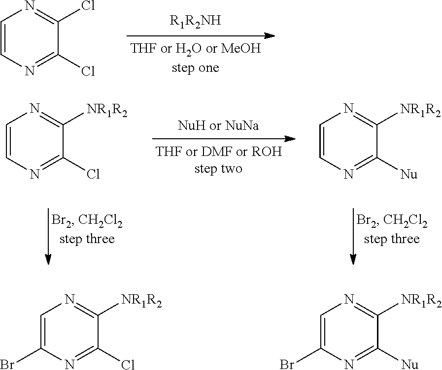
C1=CN=C(Cl)C(Cl)=N1.C1=CN=C(Cl)C([NR1R2])=N1.C1=CN=C([Nu])C([NR1R2])=N1.C1=C(Br)N=C(Cl)C([NR1R2])=N1.C1=C(Br)N=C([Nu])C([NR1R2])=N1
